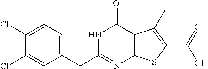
C1(CC2=NC3=C(C(=O)N2)C(C)=C(C(=O)O)S3)=CC=C(Cl)C(Cl)=C1
